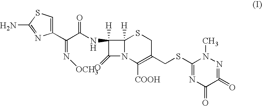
C(C(=N[OCH3])C1=CSC(N)=N1)(=O)NC1([H])C(=O)N2C1([H])SCC(CSC1=NC(=O)C(=O)=NN1C)=C2[COOH]
